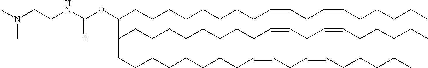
CN(CCNC(OC(CCCCCCCCC=CCC=CCCCCC)C(CCCCCCCCC=CCC=CCCCCC)CCCCCCCCC=CCC=CCCCCC)=O)C
